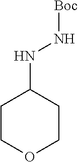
N(C1CCOCC1)N[Boc]
